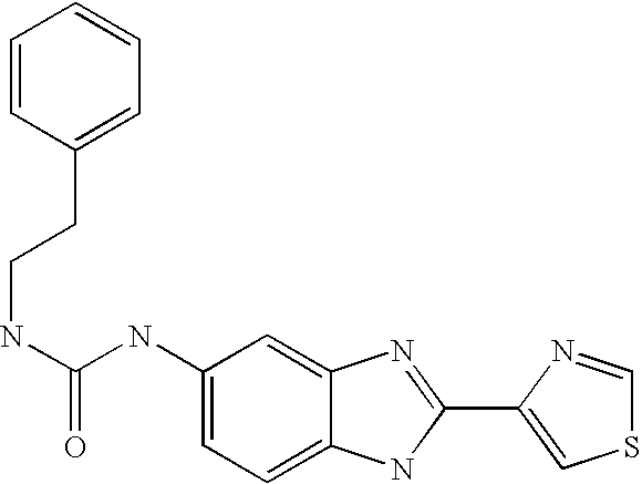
C1=C2C(=CC=C1NC(=O)NCCC1=CC=CC=C1)NC(C1=CSC=N1)=N2
